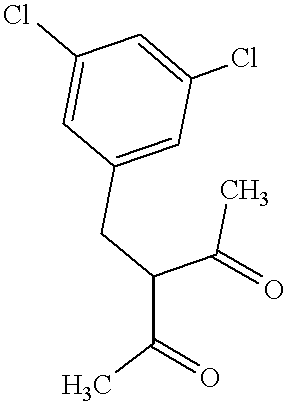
C(C(C(C)=O)CC1=CC(Cl)=CC(Cl)=C1)(C)=O
